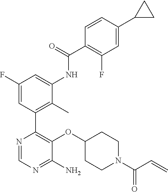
C1(OC2=C(C3=C(C)C(NC(C4=C(F)C=C(C5CC5)C=C4)=O)=CC(F)=C3)N=CN=C2N)CCN(C(C=C)=O)CC1
